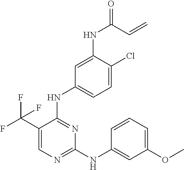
N(C1=NC=C(C(F)(F)F)C(NC2=CC=C(Cl)C(NC(C=C)=O)=C2)=N1)C1=CC(OC)=CC=C1
